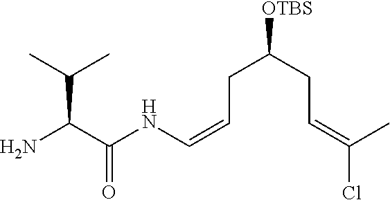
C(C(C)C)(C(NC=CCC([OTBS])CC=C(Cl)C)=O)N
